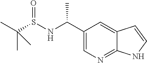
C1(C(NS(C(C)(C)C)=O)C)=CN=C2C(=C1)C=CN2
